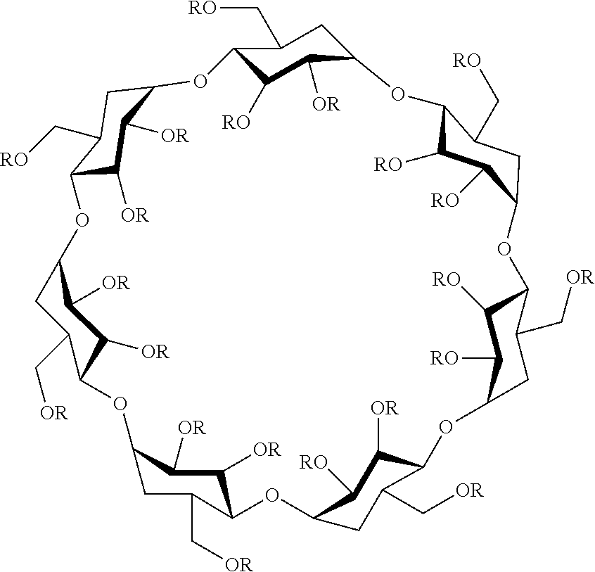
C12C([RO])C([OR])C(CC1C[RO])OC1C(C[RO])CC(OC3C(C[OR])CC(OC4C(C[OR])CC(OC5C(C[OR])CC(OC6C(C[OR])CC(OC7C(C[RO])CC(O2)C([OR])C7[OR])C([OR])C6[OR])C([OR])C5[OR])C([RO])C4[OR])C([RO])C3[RO])C([RO])C1[RO]
